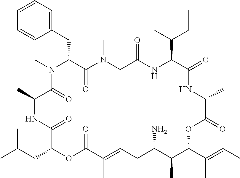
C1=CC=C(CC2C(=O)N(C)CC(=O)NC(C(C)CC)C(=O)NC(C)C(=O)OC(C(C)=CC)C(C)C(N)CC=C(C)C(=O)OC(CC(C)C)C(=O)NC(C)C(=O)N2C)C=C1
